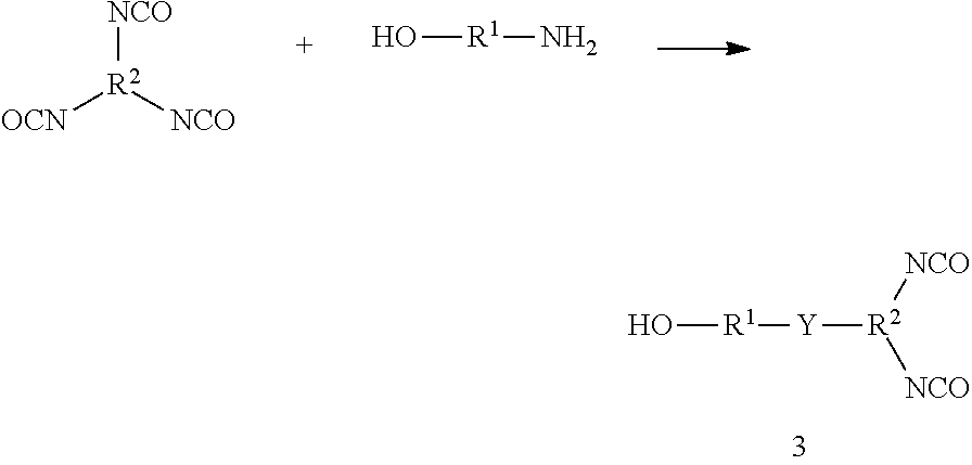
[NCO][R2]([NCO])[OCN].O[R1]N.O[R1][Y][R2]([NCO])[NCO]
